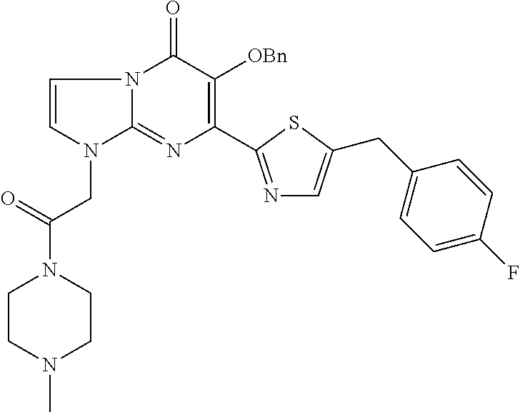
N12C(=NC(C3=NC=C(CC4=CC=C(F)C=C4)S3)=C([OBn])C1=O)N(CC(N1CCN(C)CC1)=O)C=C2
